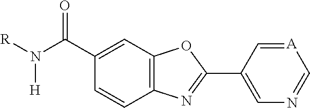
C1(C(N([R])[H])=O)=CC2=C(C=C1)N=C(C1=CN=C[A]=C1)O2
